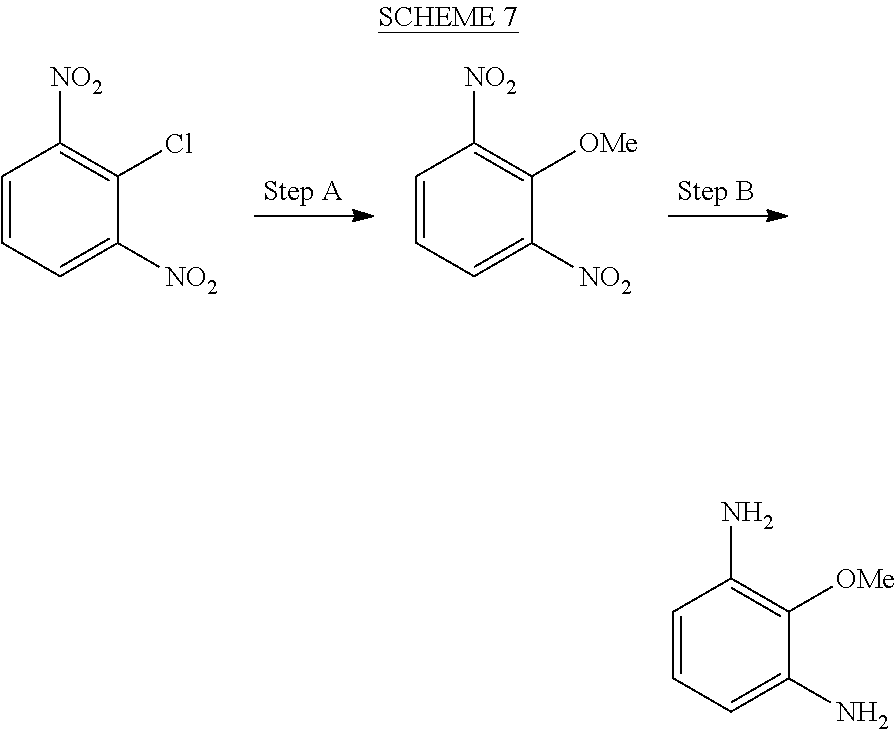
C1=CC=C([NO2])C(Cl)=C1[NO2].C1=CC=C([NO2])C([OMe])=C1[NO2].C1=CC=C(N)C([OMe])=C1N
